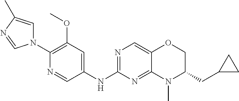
C1(N2C=C(C)N=C2)=C(OC)C=C(NC2=NC=C3C(=N2)N(C)C(CC2CC2)CO3)C=N1
